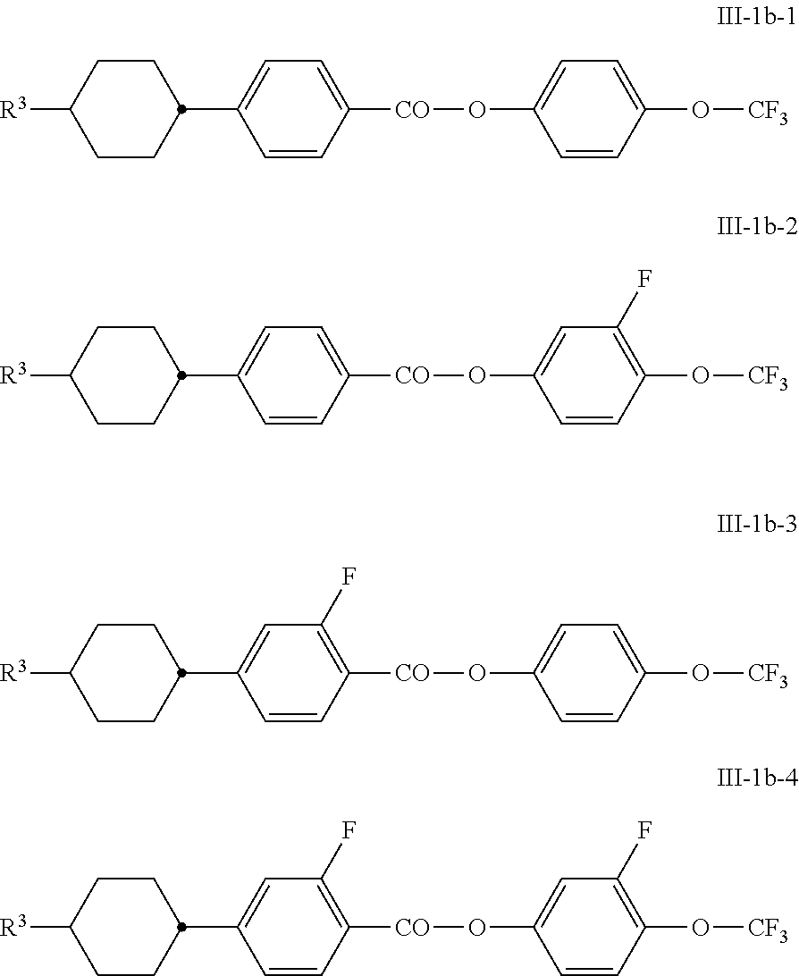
C1=CC(O[CF3])=CC=C1O[CO]C1=CC=C(C2CCC([R3])CC2)C=C1.C1=CC(O[CF3])=C(F)C=C1O[CO]C1=CC=C(C2CCC([R3])CC2)C=C1.C1=CC(O[CF3])=C(F)C=C1O[CO]C1=C(F)C=C(C2CCC([R3])CC2)C=C1.C1=CC(O[CF3])=CC=C1O[CO]C1=C(F)C=C(C2CCC([R3])CC2)C=C1
